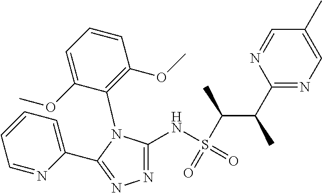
C1=CC=NC(C2=NN=C(NS(C(C(C3=NC=C(C)C=N3)C)C)(=O)=O)N2C2=C(OC)C=CC=C2OC)=C1
